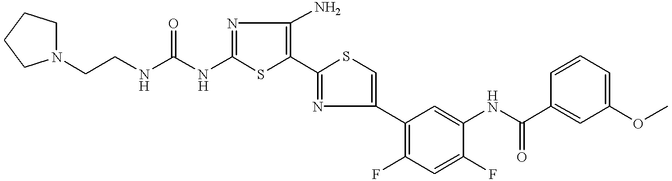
C1(NC(=O)NCCN2CCCC2)=NC(N)=C(C2=NC(C3=C(F)C=C(F)C(NC(C4=CC(OC)=CC=C4)=O)=C3)=CS2)S1
